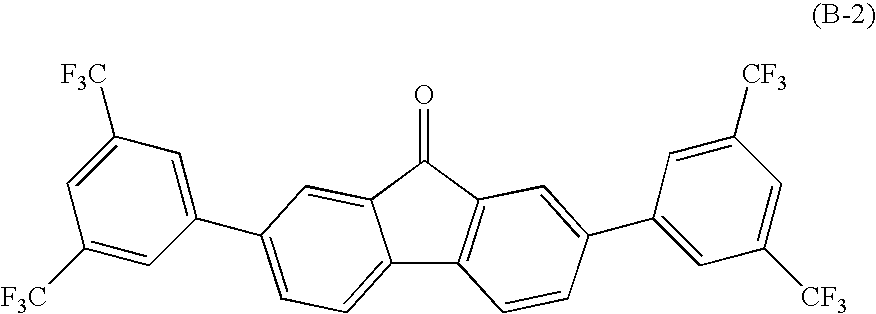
C12=CC=C(C3=CC([F3C])=CC([F3C])=C3)C=C1C(=O)C1=C2C=CC(C2=CC([CF3])=CC([CF3])=C2)=C1
